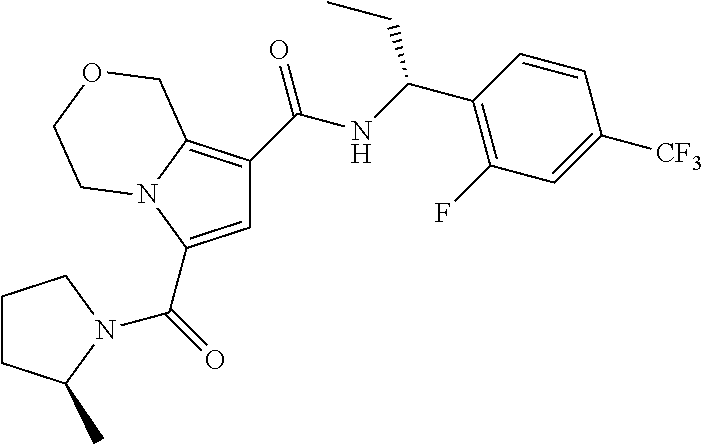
C1=C(C(=O)N2C(C)CCC2)N2C(=C1C(NC(C1=C(F)C=C([CF3])C=C1)CC)=O)COCC2
